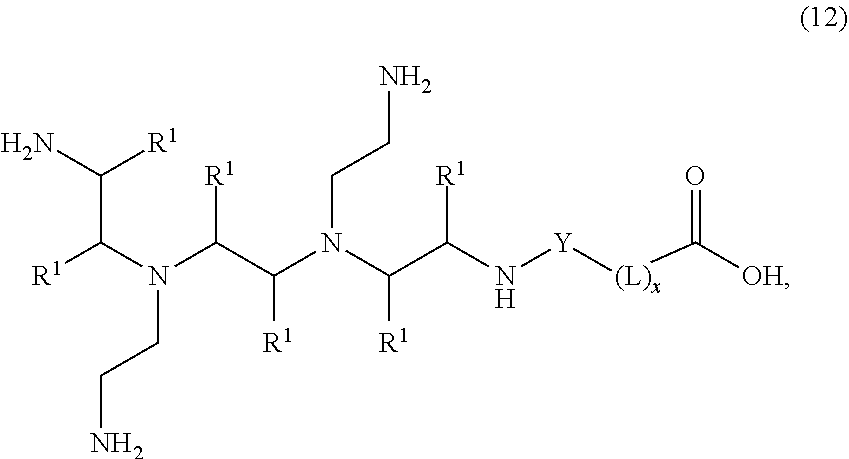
[R1]C(N(C(C(N(C(C(N[Y][(L)x]C([OH])=O)[R1])[R1])CCN)[R1])[R1])CCN)C([R1])N
